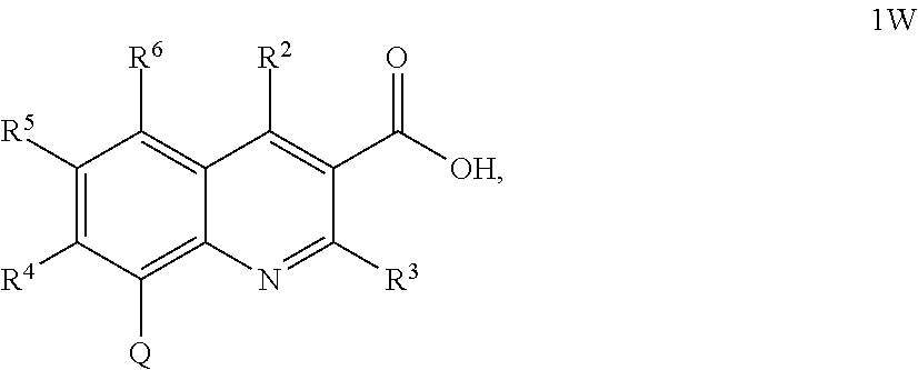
C1([R5])=C([R4])C([Q])=C2C(=C1[R6])C([R2])=C(C([OH])=O)C([R3])=N2
